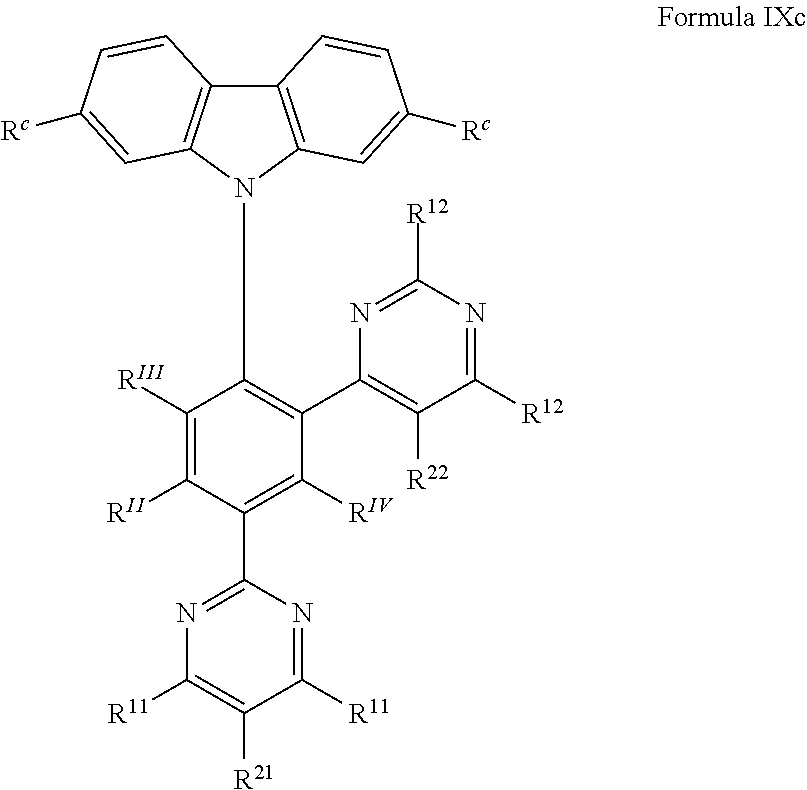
C1([RIII])=C([RII])C(C2=NC([R11])=C([R21])C([R11])=N2)=C([RIV])C(C2=C([R22])C([R12])=NC([R12])=N2)=C1N1C2=C(C3=C1C=C([Rc])C=C3)C=CC([Rc])=C2
